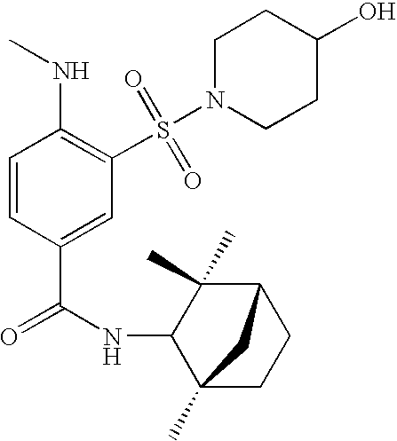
C1=CC(C(=O)NC2C3(C)CCC(C2(C)C)C3)=CC(S(N2CCC(O)CC2)(=O)=O)=C1NC
